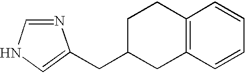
N1=CNC=C1CC1CC2=C(CC1)C=CC=C2
